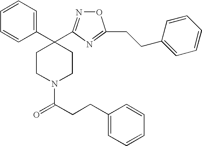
C1=CC=C(C2(C3=NOC(CCC4=CC=CC=C4)=N3)CCN(C(CCC3=CC=CC=C3)=O)CC2)C=C1
